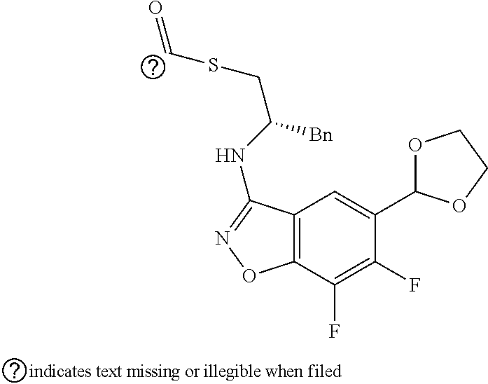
C12=C(C(F)=C(F)C(C3OCCO3)=C1)ON=C2NC(CSC=O)[Bn]
